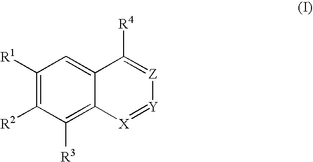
C1([R1])=C([R2])C([R3])=C2C(=C1)C([R4])=[Z][Y]=[X]2
